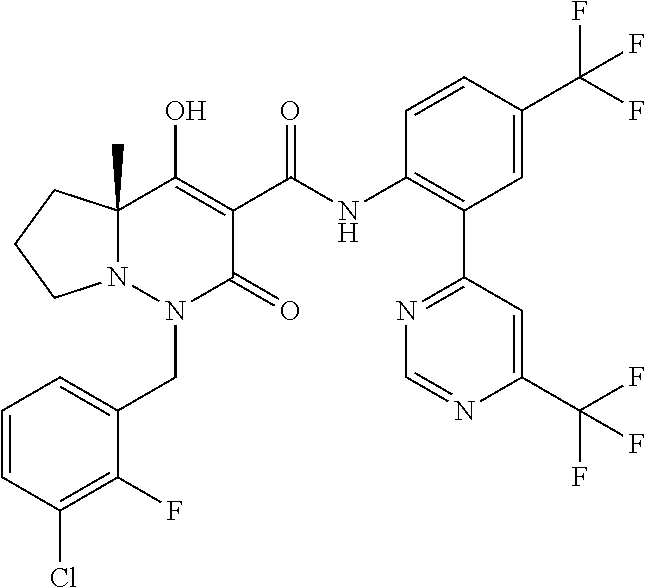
C1=CC(Cl)=C(F)C(CN2C(=O)C(C(=O)NC3=C(C4=NC=NC(C(F)(F)F)=C4)C=C(C(F)(F)F)C=C3)=C(O)C3(C)N2CCC3)=C1
